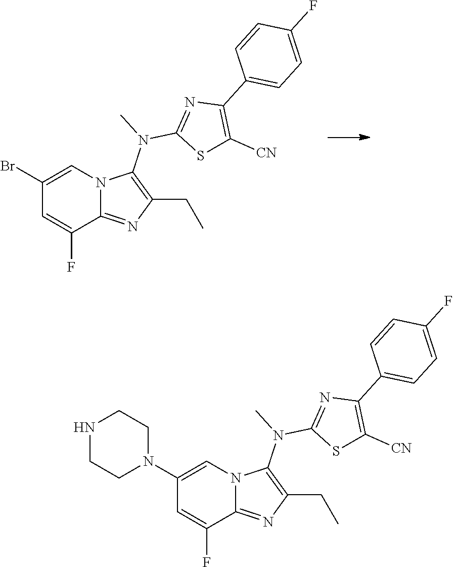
C1(Br)=CN2C(=NC(CC)=C2N(C)C2=NC(C3=CC=C(F)C=C3)=C([CN])S2)C(F)=C1.C1(N2CCNCC2)=CN2C(=NC(CC)=C2N(C)C2=NC(C3=CC=C(F)C=C3)=C([CN])S2)C(F)=C1
